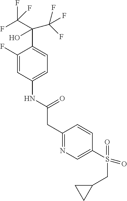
C1(F)=CC(NC(CC2=NC=C(S(=O)(CC3CC3)=O)C=C2)=O)=CC=C1C(C(F)(F)F)(O)C(F)(F)F
